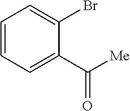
C1=CC=C(C([Me])=O)C(Br)=C1
